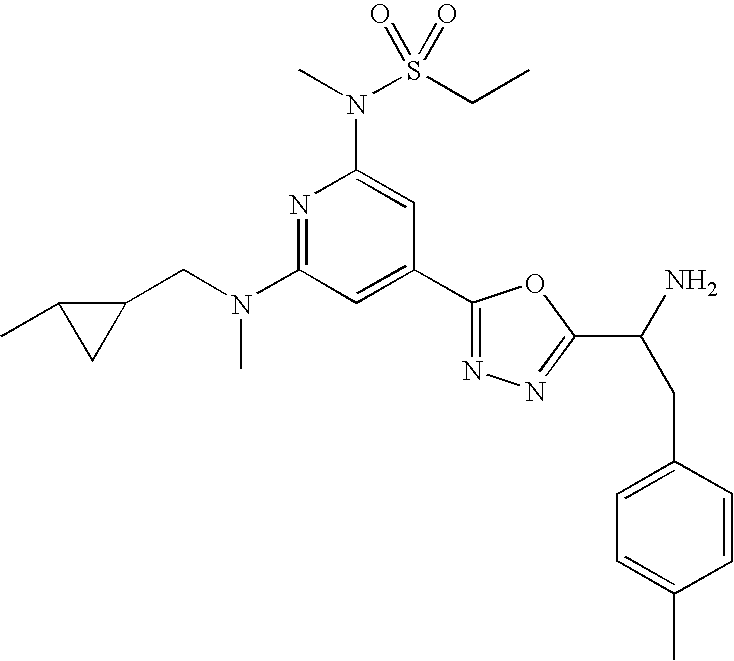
N1=C(N(CC2C(C)C2)C)C=C(C2=NN=C(C(N)CC3=CC=C(C)C=C3)O2)C=C1N(S(CC)(=O)=O)C
